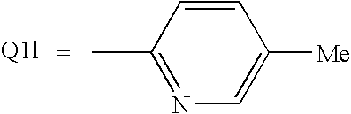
N1=C(C)C=CC([Me])=C1
